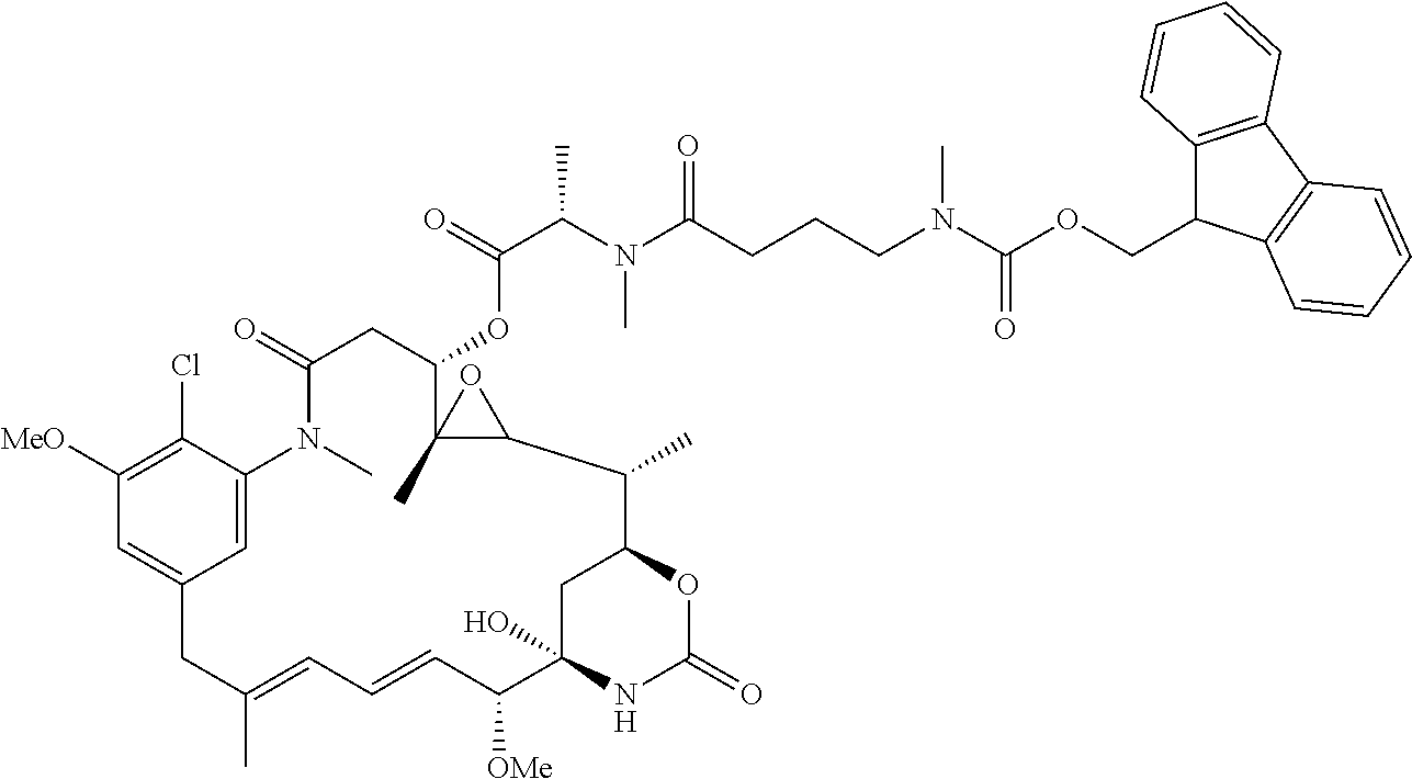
C1([MeO])=C(Cl)C2=CC(=C1)CC(C)=CC=CC([OMe])C1(O)CC(OC(=O)N1)C(C)C1C(C)(C(OC(C(N(C(CCCN(C(OCC3C4=C(C5=C3C=CC=C5)C=CC=C4)=O)C)=O)C)C)=O)CC(=O)N2C)O1
